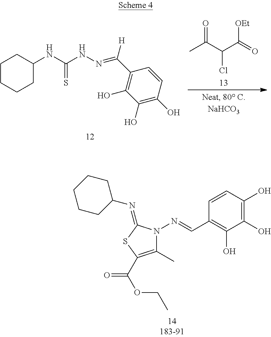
CC(C(C(=O)[OEt])Cl)=O.C1CCCC(NC(=S)NN=C(C2=C(O)C(O)=C(O)C=C2)[H])C1.C1=CC(O)=C(O)C(O)=C1C=NN1C(C)=C(C(OCC)=O)SC1=NC1CCCCC1
